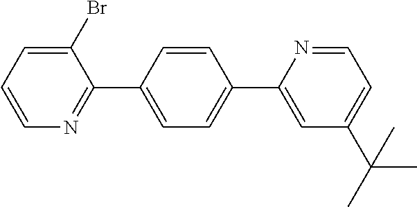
C1=C(C2=NC=CC=C2Br)C=CC(C2=CC(C(C)(C)C)=CC=N2)=C1
